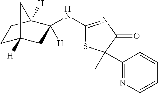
C1(NC2([H])CC3([H])CCC2([H])C3)=NC(=O)C(C)(C2=NC=CC=C2)S1
